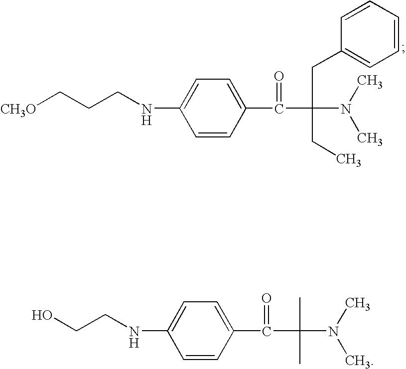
C(CNC1=CC=C(C(=O)C(CC2=CC=CC=C2)(CC)N(C)C)C=C1)C[CH3O].C(CNC1=CC=C(C(=O)C(C)(N(C)C)C)C=C1)O
